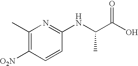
C1(C)=C([O2N])C=CC(NC(C(O)=O)C)=N1
